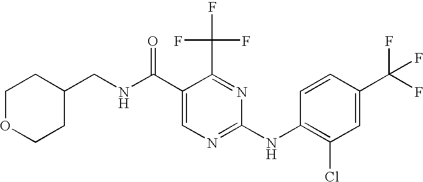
C1(C(NCC2CCOCC2)=O)=CN=C(NC2=C(Cl)C=C(C(F)(F)F)C=C2)N=C1C(F)(F)F
